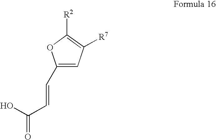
C1(C=CC(=O)O)=CC([R7])=C([R2])O1
